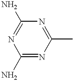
NC1=NC(N)=NC(C)=N1
